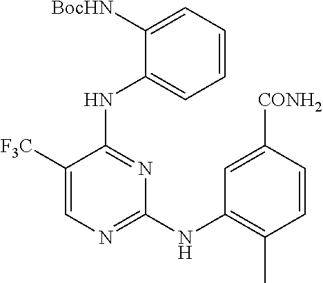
C1([F3C])=CN=C([N H]C2=C(C)C=CC([CONH2])=C2)N=C1NC1=CC=CC=C1[BocHN]
